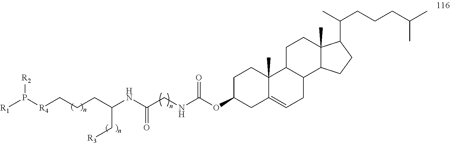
C(CNC(OC1CC2=CCC3C(C2(C)CC1)CCC1(C)C3CCC1C(C)CCCC(C)C)=O)(NC(CCC[R4]P([R1])[R2])C[R3])=O
